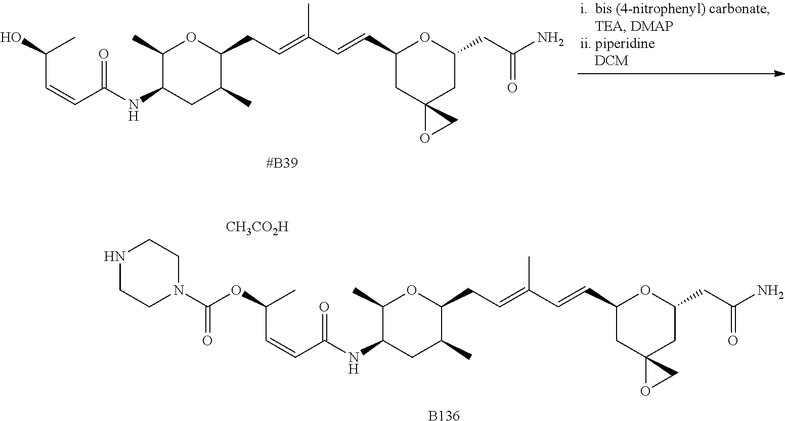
C1(C)C(NC(C=CC(O)C)=O)CC(C)C(CC=C(C=CC2CC3(CC(CC(N)=O)O2)OC3)C)O1.C1(C)C(NC(C=CC(OC(N2CCNCC2)=O)C)=O)CC(C)C(CC=C(C=CC2CC3(CC(CC(N)=O)O2)OC3)C)O1.[CH3CO2H].[B136]
